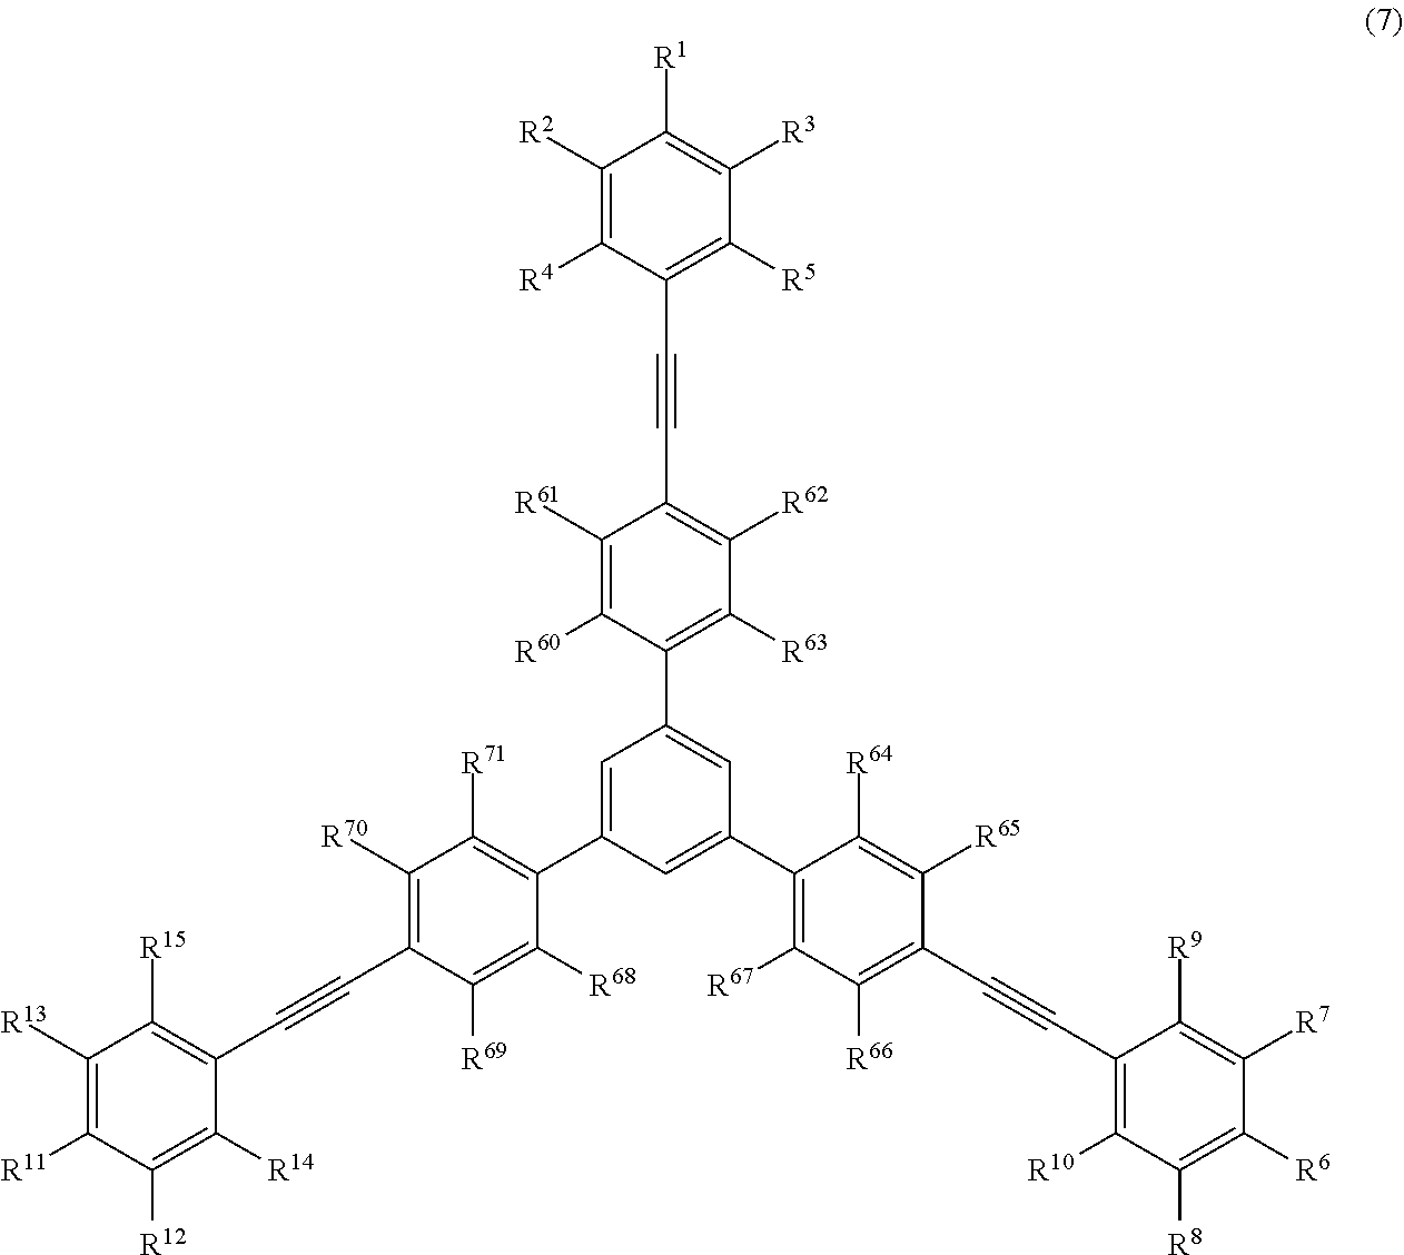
C1=C(C2=C([R71])C([R70])=C(C#CC3=C([R15])C([R13])=C([R11])C([R12])=C3[R14])C([R69])=C2[R68])C=C(C2=C([R67])C([R66])=C(C#CC3=C([R10])C([R8])=C([R6])C([R7])=C3[R9])C([R65])=C2[R64])C=C1C1=C([R63])C([R62])=C(C#CC2=C([R5])C([R3])=C([R1])C([R2])=C2[R4])C([R61])=C1[R60]
